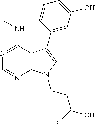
N1=C(NC)C2=C(N=C1)N(CCC(=O)O)C=C2C1=CC(O)=CC=C1
